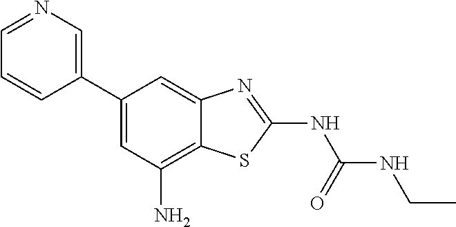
C1(C2=CN=CC=C2)=CC(N)=C2C(=C1)N=C(NC(=O)NCC)S2
